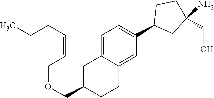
C1=C2C(=CC(C3CC(N)(CO)CC3)=C1)CCC(COCC=CCCC)C2
